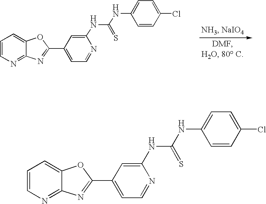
C1=CN=C2C(=C1)OC(C1=CC=NC(NC(NC3=CC=C(Cl)C=C3)=S)=C1)=N2.C1=CN=C2C(=C1)OC(C1=CC=NC(NC(NC3=CC=C(Cl)C=C3)=S)=C1)=N2
